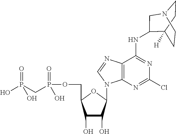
C1(O)C(O)C(N2C3=C(C(NC4C5([H])CCN(CC5)C4)=NC(Cl)=N3)N=C2)OC1COP(CP(=O)(O)O)(=O)O
